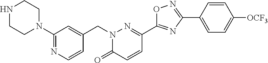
N1CCN(C2=NC=CC(CN3C(=O)C=CC(C4=NC(C5=CC=C([OCF3])C=C5)=NO4)=N3)=C2)CC1
